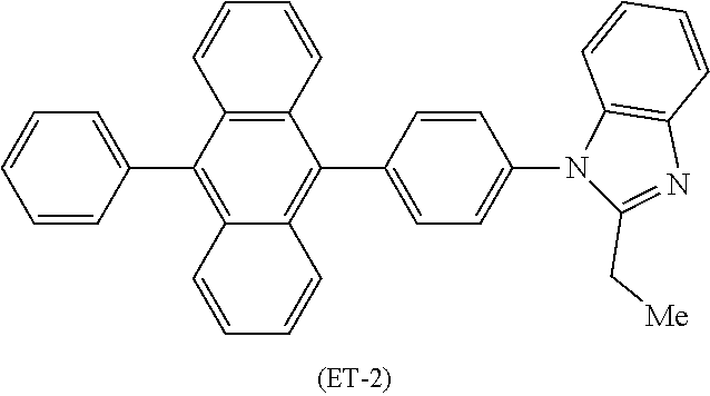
C12=C(C(C3=CC=CC=C3)=C3C(=C1C1=CC=C(N4C(C[Me])=NC5=C4C=CC=C5)C=C1)C=CC=C3)C=CC=C2
